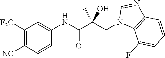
C1([F3C])=C([NC])C=CC(NC(C(CN2C3=C(N=C2)C=CC=C3F)(O)C)=O)=C1
